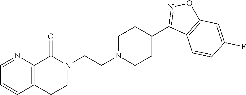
C1=CC2=C(N=C1)C(=O)N(CCN1CCC(C3=NOC4=C3C=CC(F)=C4)CC1)CC2
